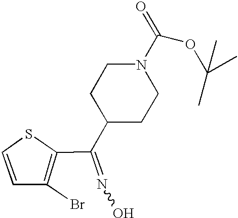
C1(C(=NO)C2CCN(C(OC(C)(C)C)=O)CC2)=C(Br)C=CS1
